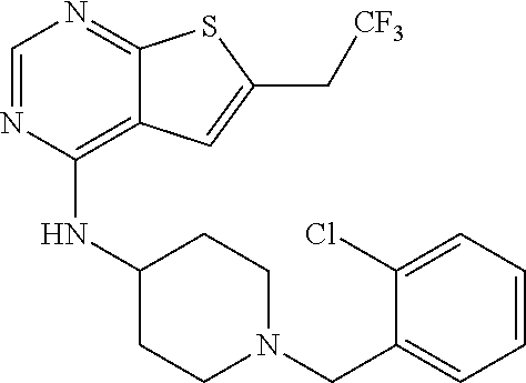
C1=NC(NC2CCN(CC3=CC=CC=C3Cl)CC2)=C2C(=N1)SC(C[CF3])=C2
